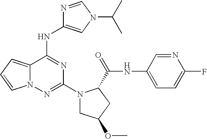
C12=CC=CN1N=C(N1CC(OC)CC1C(=O)NC1=CC=C(F)N=C1)N=C2NC1=CN(C(C)C)C=N1
